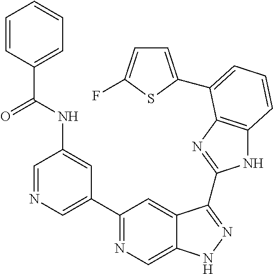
C1=NC=C(C2=NC=C3C(=C2)C(C2=NC4=C(N2)C=CC=C4C2=CC=C(F)S2)=NN3)C=C1NC(C1=CC=CC=C1)=O
